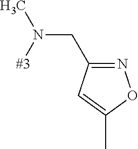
C(N([#3])C)C1=NOC(C)=C1
